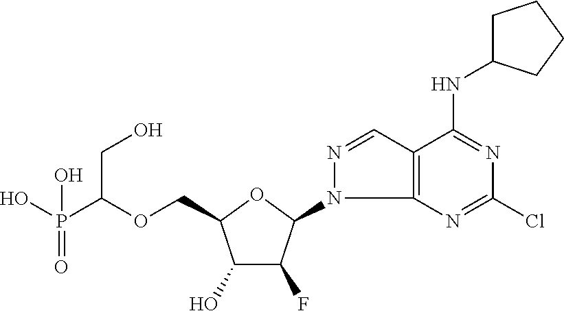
C(OCC1C(O)C(F)C(N2C3=C(C=N2)C(NC2CCCC2)=NC(Cl)=N3)O1)(P(O)(=O)O)CO
